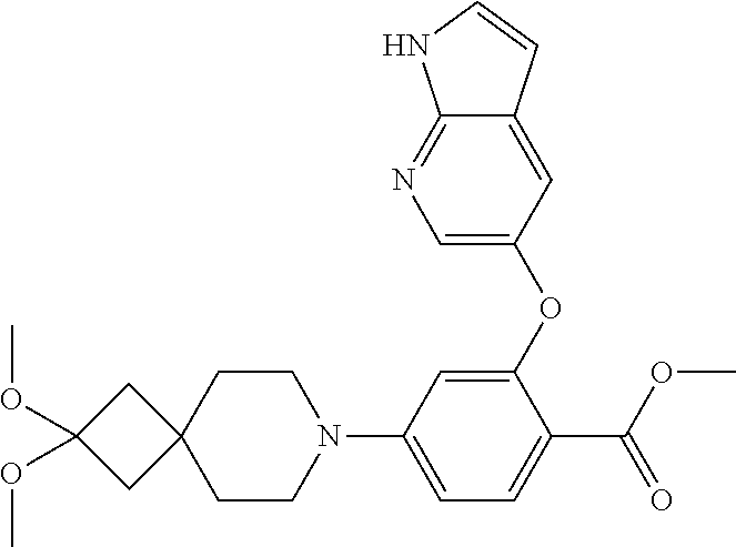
C12(CCN(C3=CC=C(C(=O)OC)C(OC4=CN=C5C(=C4)C=CN5)=C3)CC1)CC(OC)(OC)C2
